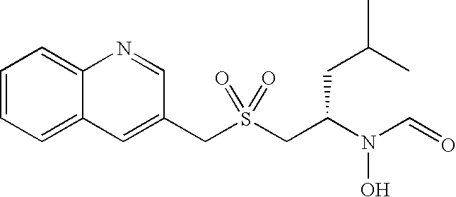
C(S(CC(N(C=O)O)CC(C)C)(=O)=O)C1=CC2=CC=CC=C2N=C1
